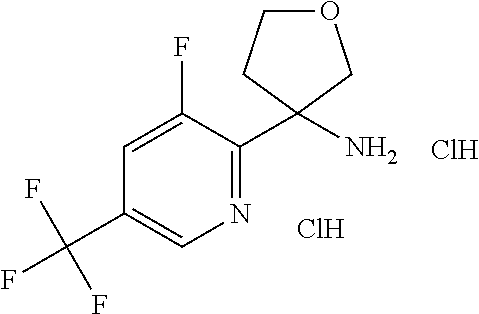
Cl.C1=C(F)C(C2(N)CCOC2)=NC=C1C(F)(F)F.Cl
